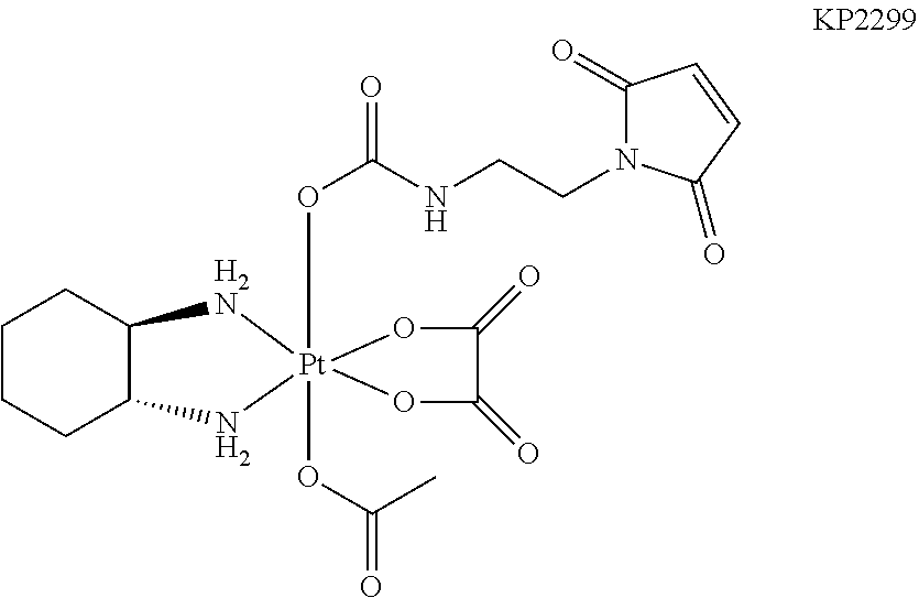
O1[Pt]2(OC(=O)NCCN3C(=O)C=CC3=O)(OC(C)=O)(OC(=O)C1=O)NC1C([H2N]2)CCCC1
